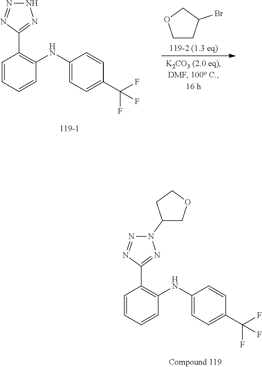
C1=CC=CC(NC2=CC=C(C(F)(F)F)C=C2)=C1C1=NNN=N1.C1CC(Br)CO1.C1=CC=CC(NC2=CC=C(C(F)(F)F)C=C2)=C1C1=NN(C2COCC2)N=N1
